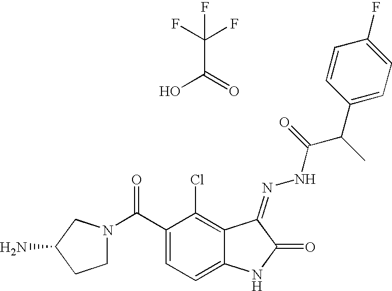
C(C(F)(F)F)(=O)O.C1(C(N2CCC(N)C2)=O)=CC=C2C(=C1Cl)C(=NNC(=O)C(C1=CC=C(F)C=C1)C)C(=O)N2
